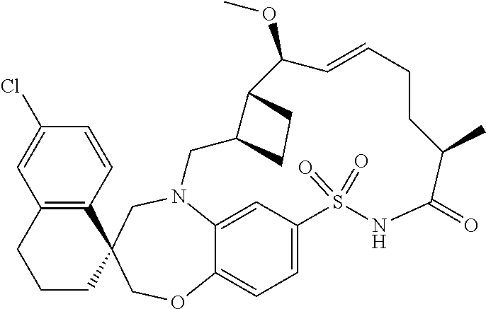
N12C3=CC(=CC=C3OCC3(C4=C(C=C(Cl)C=C4)CCC3)C1)S(=O)(=O)NC(=O)C(C)CCC=CC(OC)C1C(C2)CC1
